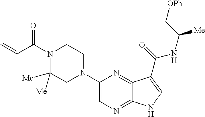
C1(N2CCN(C(C=C)=O)C([Me])([Me])C2)=CN=C2C(=N1)C(C(=O)NC([Me])C[OPh])=CN2
